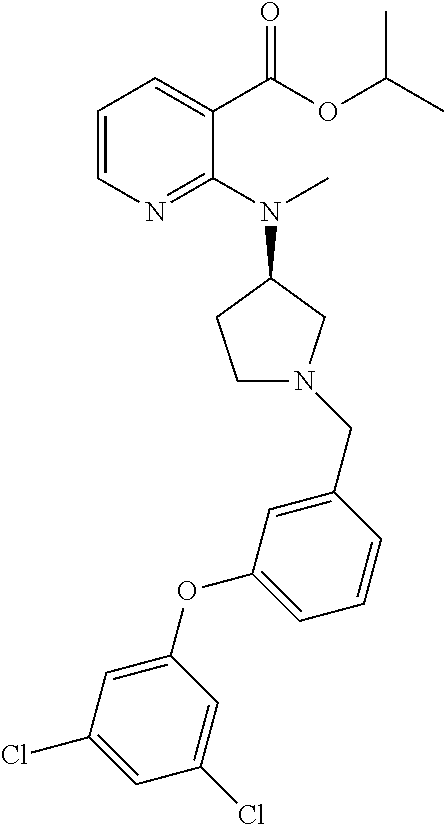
C1=C(CN2CCC(N(C)C3=NC=CC=C3C(=O)OC(C)C)C2)C=CC=C1OC1=CC(Cl)=CC(Cl)=C1
